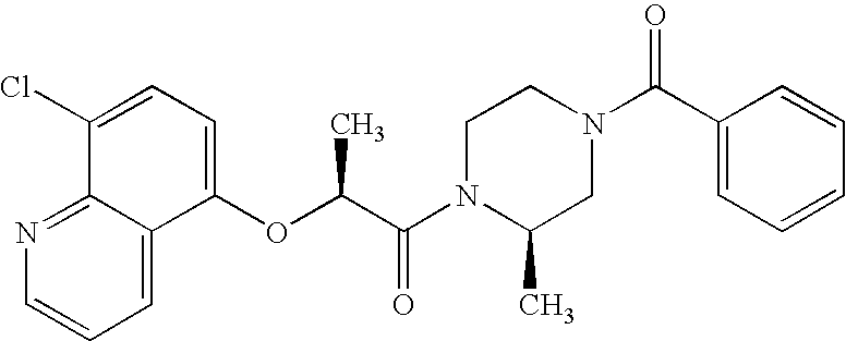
C1=C2C(=NC=C1)C(Cl)=CC=C2OC(C)C(=O)N1C(C)CN(C(=O)C2=CC=CC=C2)CC1
